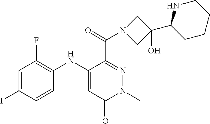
C1=C(I)C=CC(NC2=CC(=O)N(C)N=C2C(=O)N2CC(O)(C3CCCCN3)C2)=C1F
